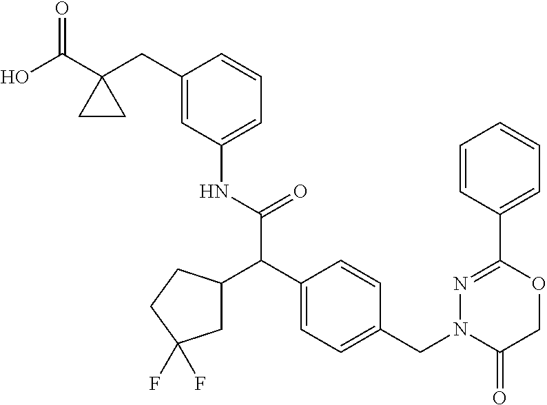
C1(CC2(C(O)=O)CC2)=CC(NC(=O)C(C2=CC=C(CN3C(=O)COC(C4=CC=CC=C4)=N3)C=C2)C2CC(F)(F)CC2)=CC=C1
